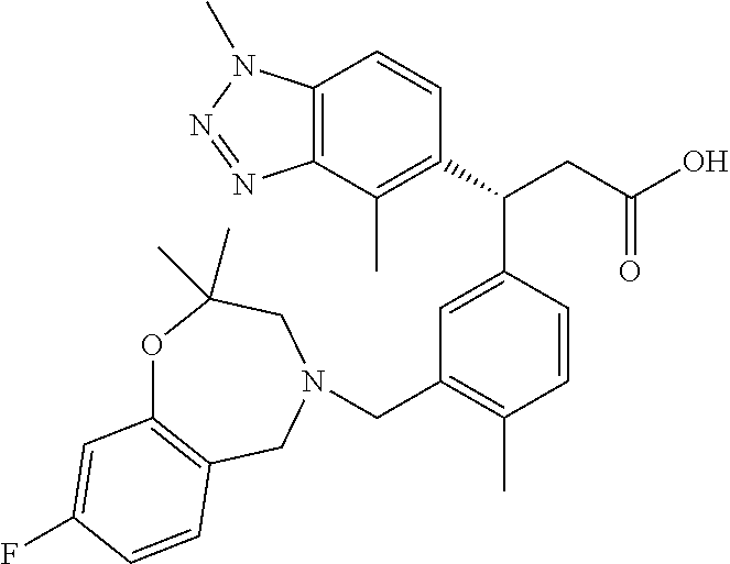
C1(C(CC(O)=O)C2=CC(CN3CC4=C(OC(C)(C)C3)C=C(F)C=C4)=C(C)C=C2)=C(C)C2=C(C=C1)N(C)N=N2
